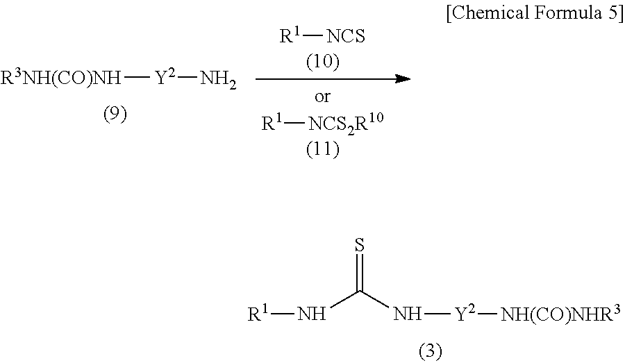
N(C(N[Y2][NH(CO)NHR3])=S)[R1].[R3NH(CO)NH][Y2]N.[R1][NCS].[R1][NCS2R10]
